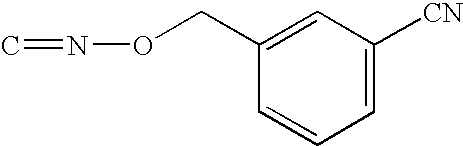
C1=C([CN])C=C(CON=C)C=C1
